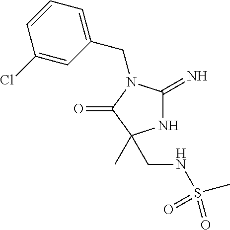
N1C(=N)N(CC2=CC=CC(Cl)=C2)C(=O)C1(C)CNS(C)(=O)=O
